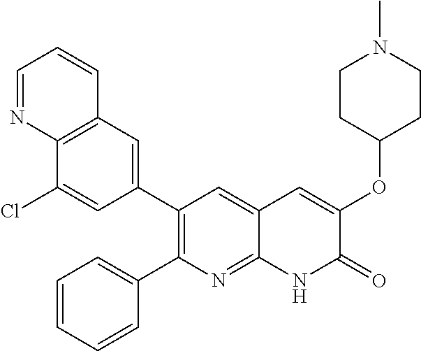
C12=C(C=C(C3=C(C4=CC=CC=C4)N=C4C(=C3)C=C(OC3CCN(C)CC3)C(=O)N4)C=C1Cl)C=CC=N2
